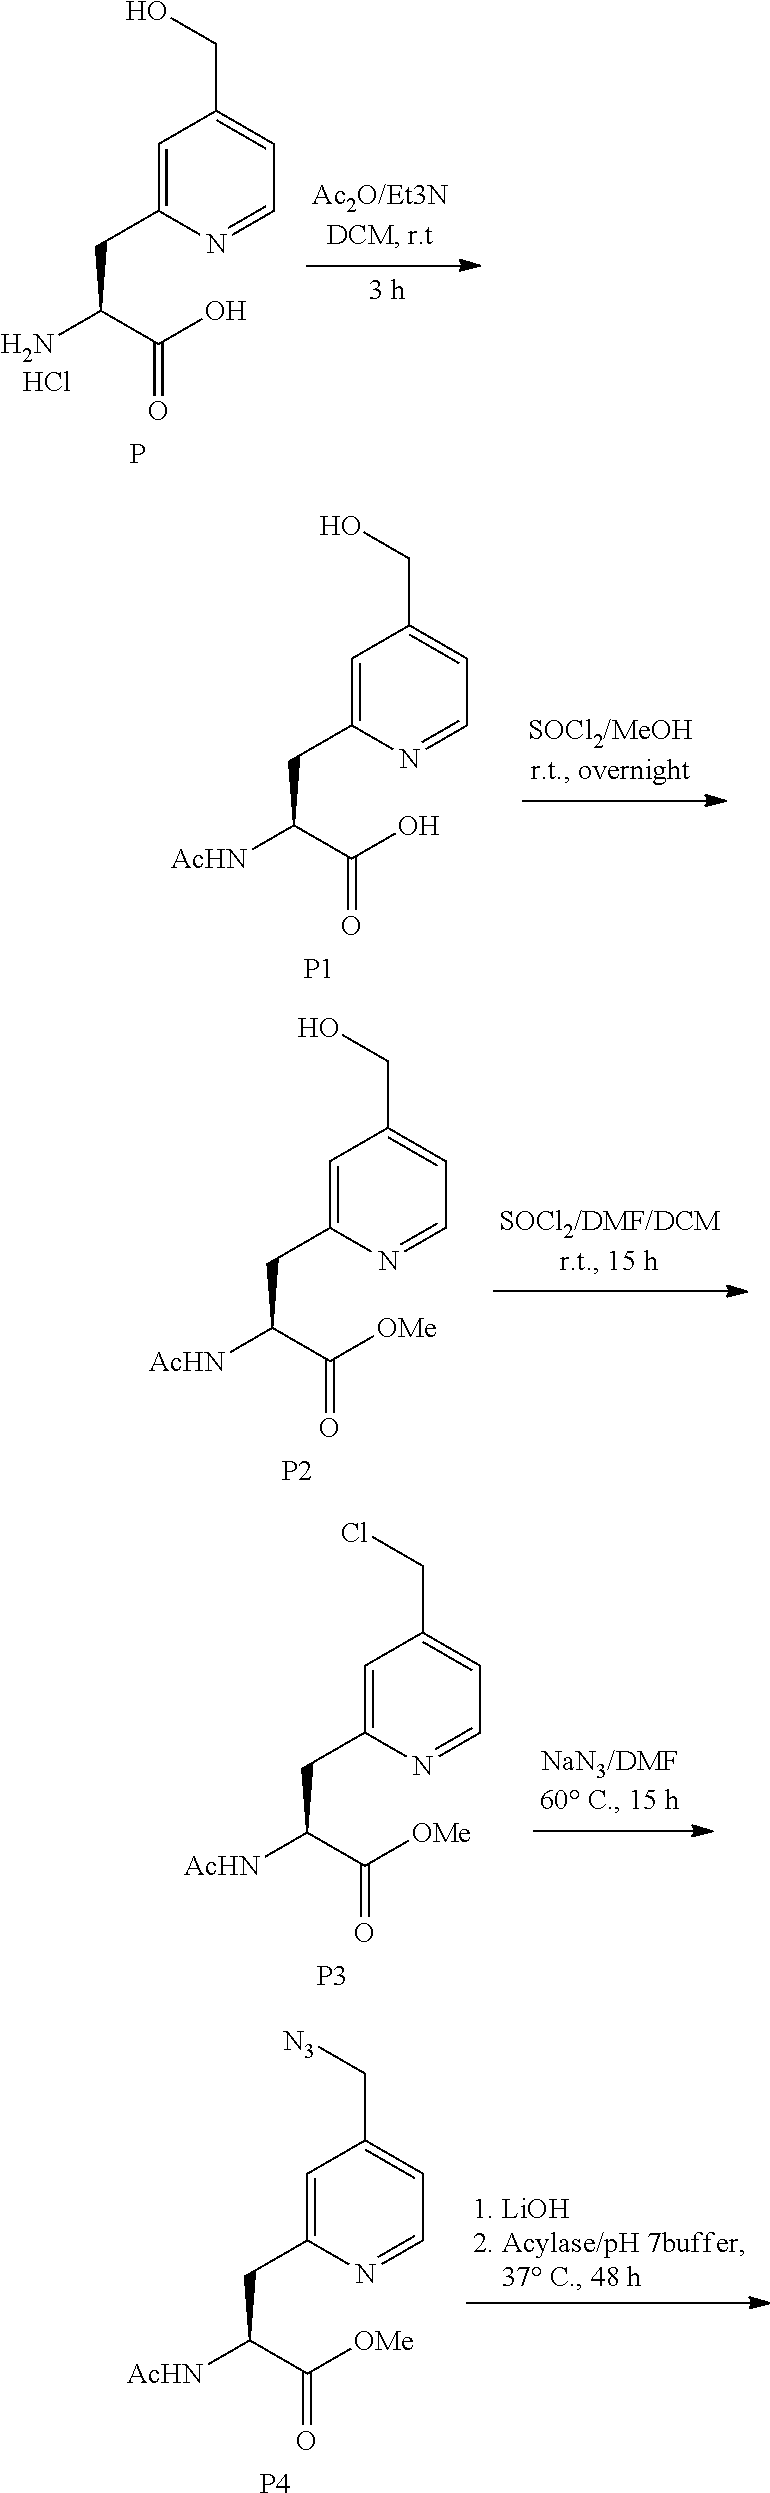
C1=C(CC(N)C(O)=O)N=CC=C1CO.P.Cl.C1=C(CC([AcHN])C(O)=O)N=CC=C1CO.[P1].C1=C(CC([AcHN])C([OMe])=O)N=CC=C1CO.[P2].C1=C(CC([AcHN])C([OMe])=O)N=CC=C1CCl.[P3].C1=C(CC([AcHN])C([OMe])=O)N=CC=C1C[N3].[P4]
